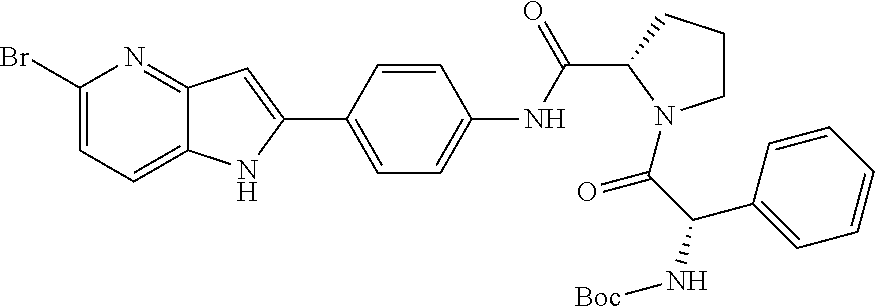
C1(Br)=CC=C2C(=N1)C=C(C1=CC=C(NC(C3N(C(C(C4=CC=CC=C4)N[Boc])=O)CCC3)=O)C=C1)N2
